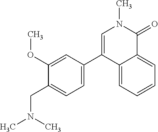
C1(CN(C)C)=CC=C(C2=CN(C)C(=O)C3=CC=CC=C23)C=C1OC
